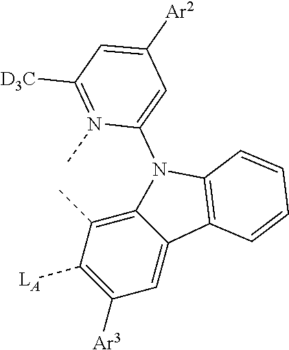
C12=C(C)C([LA])=C([Ar3])C=C1C1=C(N2C2=CC([Ar2])=CC([D3C])=N2C)C=CC=C1
